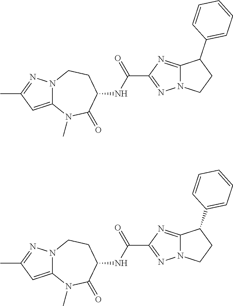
C12=CC(C)=NN1CCC(NC(C1=NN3C(=N1)C(C1=CC=CC=C1)CC3)=O)C(=O)N2C.C12=CC(C)=NN1CCC(NC(C1=NN3C(=N1)C(C1=CC=CC=C1)CC3)=O)C(=O)N2C
